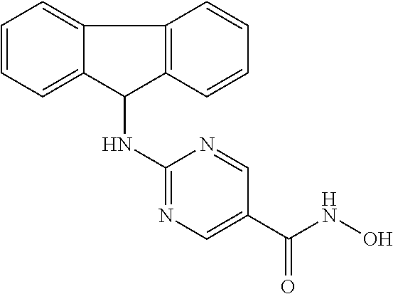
C1=CC=C2C(=C1)C1=C(C2NC2=NC=C(C(NO)=O)C=N2)C=CC=C1
